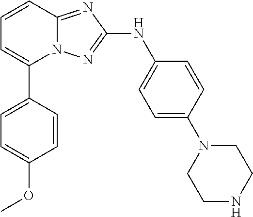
C1=CC2=NC(NC3=CC=C(N4CCNCC4)C=C3)=NN2C(C2=CC=C(OC)C=C2)=C1
